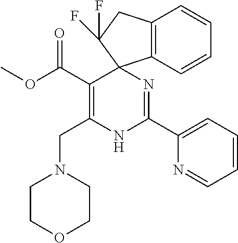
C(C1=C(CN2CCOCC2)NC(C2=CC=CC=N2)=NC12C1=C(CC2(F)F)C=CC=C1)(=O)OC
